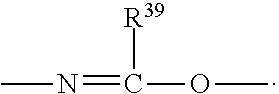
[R39]C(OC)=NC
